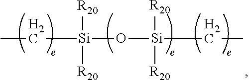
CC[Si](O[Si]([R20])([R20])CC)([R20])[R20]
